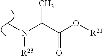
C(C(O[R21])=O)(N(C)[R23])C
